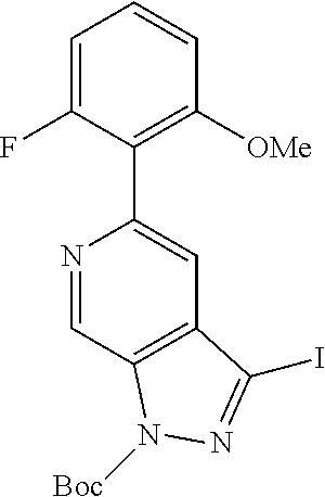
N1=CC2=C(C=C1C1=C([OMe])C=CC=C1F)C(I)=NN2[Boc]
